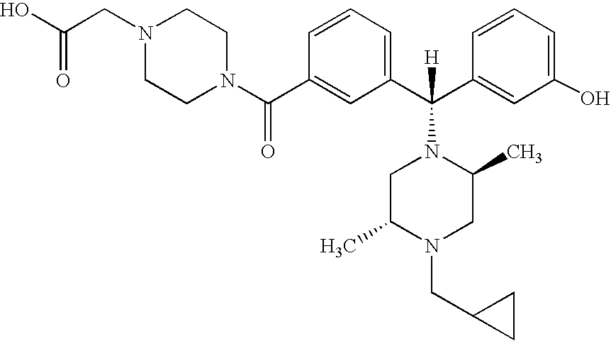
C1(C(N2CCN(CC(O)=O)CC2)=O)=CC(C(C2=CC(O)=CC=C2)([H])N2CC(C)N(CC3CC3)CC2C)=CC=C1
